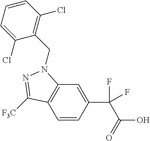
C1=CC(C(C(O)=O)(F)F)=CC2=C1C([F3C])=NN2CC1=C(Cl)C=CC=C1Cl
